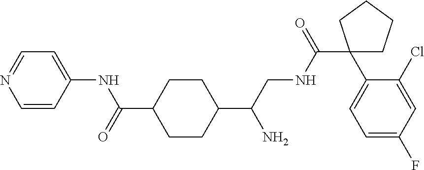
C1(C(CNC(C2(C3=CC=C(F)C=C3Cl)CCCC2)=O)N)CCC(C(=O)NC2=CC=NC=C2)CC1
